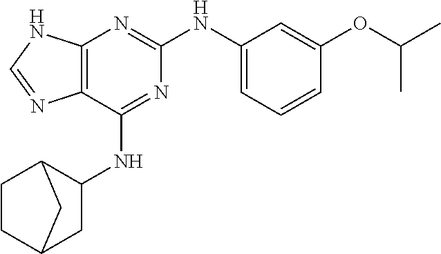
C12=C(C(NC3C4CCC(C3)C4)=NC(NC3=CC=CC(OC(C)C)=C3)=N1)N=CN2
